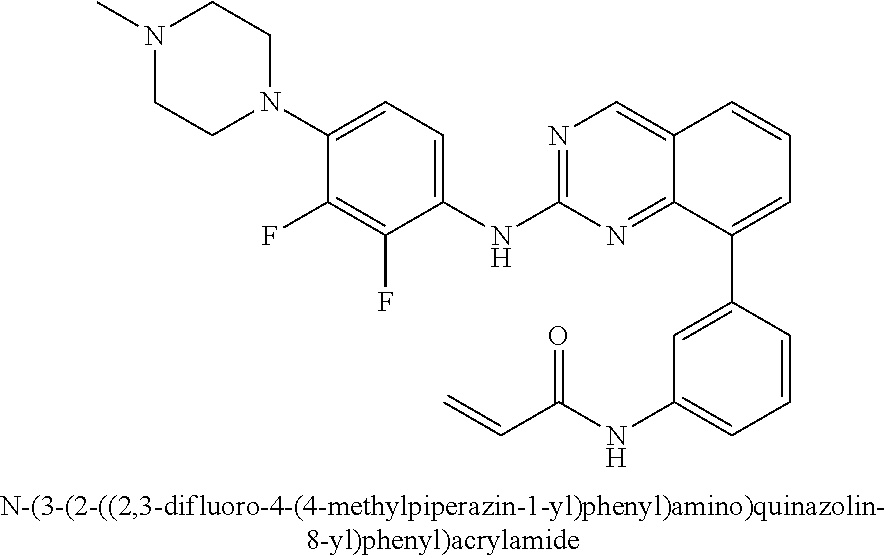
C1=CC(C2=CC=CC3=CN=C(NC4=CC=C(N5CCN(C)CC5)C(F)=C4F)N=C23)=CC(NC(C=C)=O)=C1
